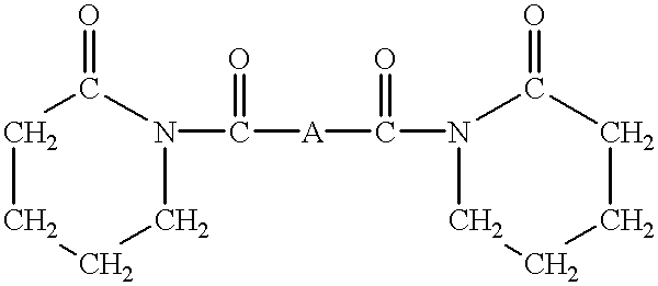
C1CCCN(C(=O)[A]C(=O)N2CCCCC2=O)C1=O
